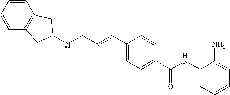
C(C=CC1=CC=C(C(NC2=CC=CC=C2N)=O)C=C1)NC1CC2=C(C=CC=C2)C1
